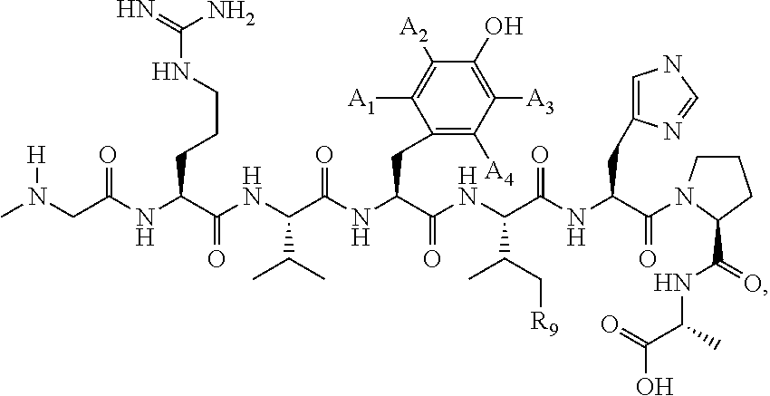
CN(CC(NC(C(NC(C(NC(C(NC(C(NC(C(N1CCCC1C(=O)NC(C(=O)O)C)=O)CC1=CNC=N1)=O)C(C[R9])C)=O)CC1=C([A4])C([A3])=C(O)C([A2])=C1[A1])=O)C(C)C)=O)CCCNC(=N)N)=O)[H]
